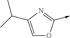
C1=C(C(C)C)N=C(->C)O1
